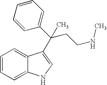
C1=CC=C2C(=C1)C(C(C1=CC=CC=C1)(CCNC)C)=CN2
